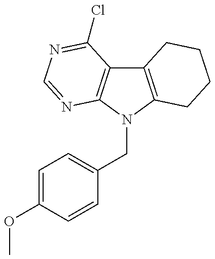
C12=C(N(CC3=CC=C(OC)C=C3)C3=C1C(Cl)=NC=N3)CCCC2
